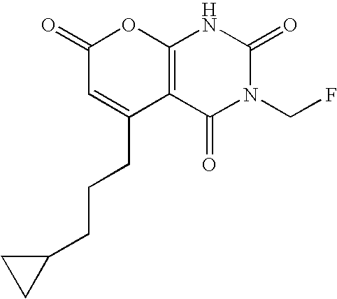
C12=C(C(=O)N(CF)C(=O)N1)C(CCCC1CC1)=CC(=O)O2
